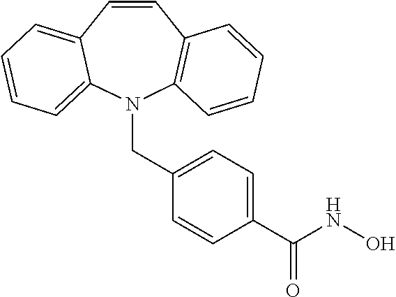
N1(CC2=CC=C(C(NO)=O)C=C2)C2=C(C=CC3=CC=CC=C13)C=CC=C2
